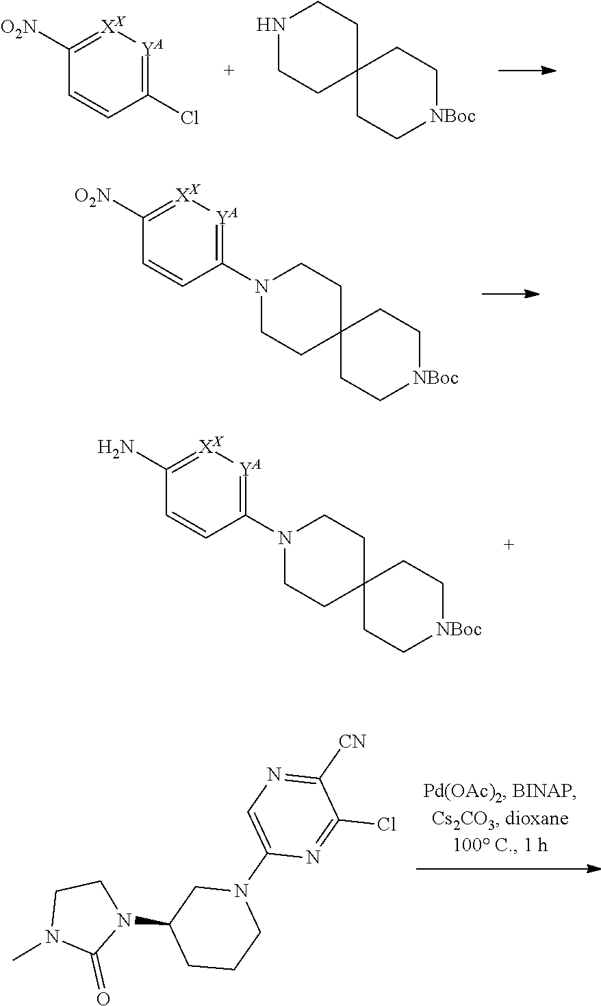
ClC1=[YA][XX]=C([O2N])C=C1.C1C[NBoc]CCC12CCNCC2.[O2N]C1=[XX][YA]=C(N2CCC3(CC[NBoc]CC3)CC2)C=C1.NC1=[XX][YA]=C(N2CCC3(CC[NBoc]CC3)CC2)C=C1.C1N(C)C(=O)N(C2CN(C3=CN=C([CN])C(Cl)=N3)CCC2)C1
